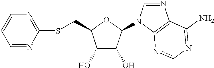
C1(O)C(O)C(N2C=NC3=C2N=CN=C3N)OC1CSC1=NC=CC=N1
